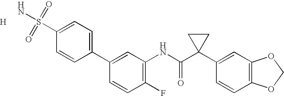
C1(C2=CC=C(S(=O)(=O)N)C=C2)=CC(NC(C2(C3=CC4=C(C=C3)OCO4)CC2)=O)=C(F)C=C1.[H]
